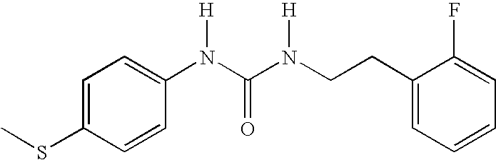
C1=C(SC)C=CC(N(C(N(CCC2=CC=CC=C2F)[H])=O)[H])=C1
